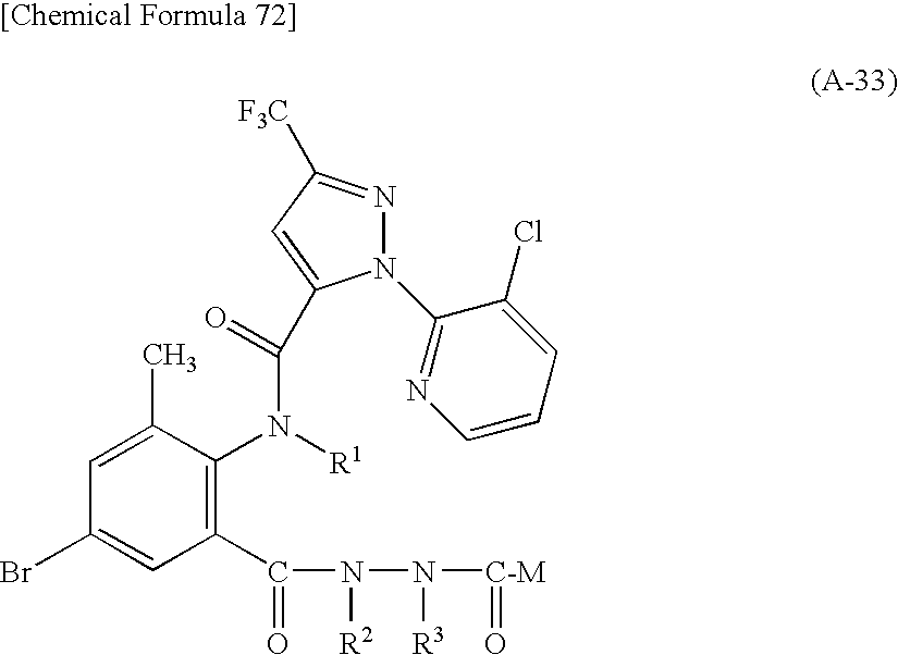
C1=C(C)C(N([R1])C(=O)C2=CC([F3C])=NN2C2=NC=CC=C2Cl)=C(C(N(N([C-M]=O)[R3])[R2])=O)C=C1Br
